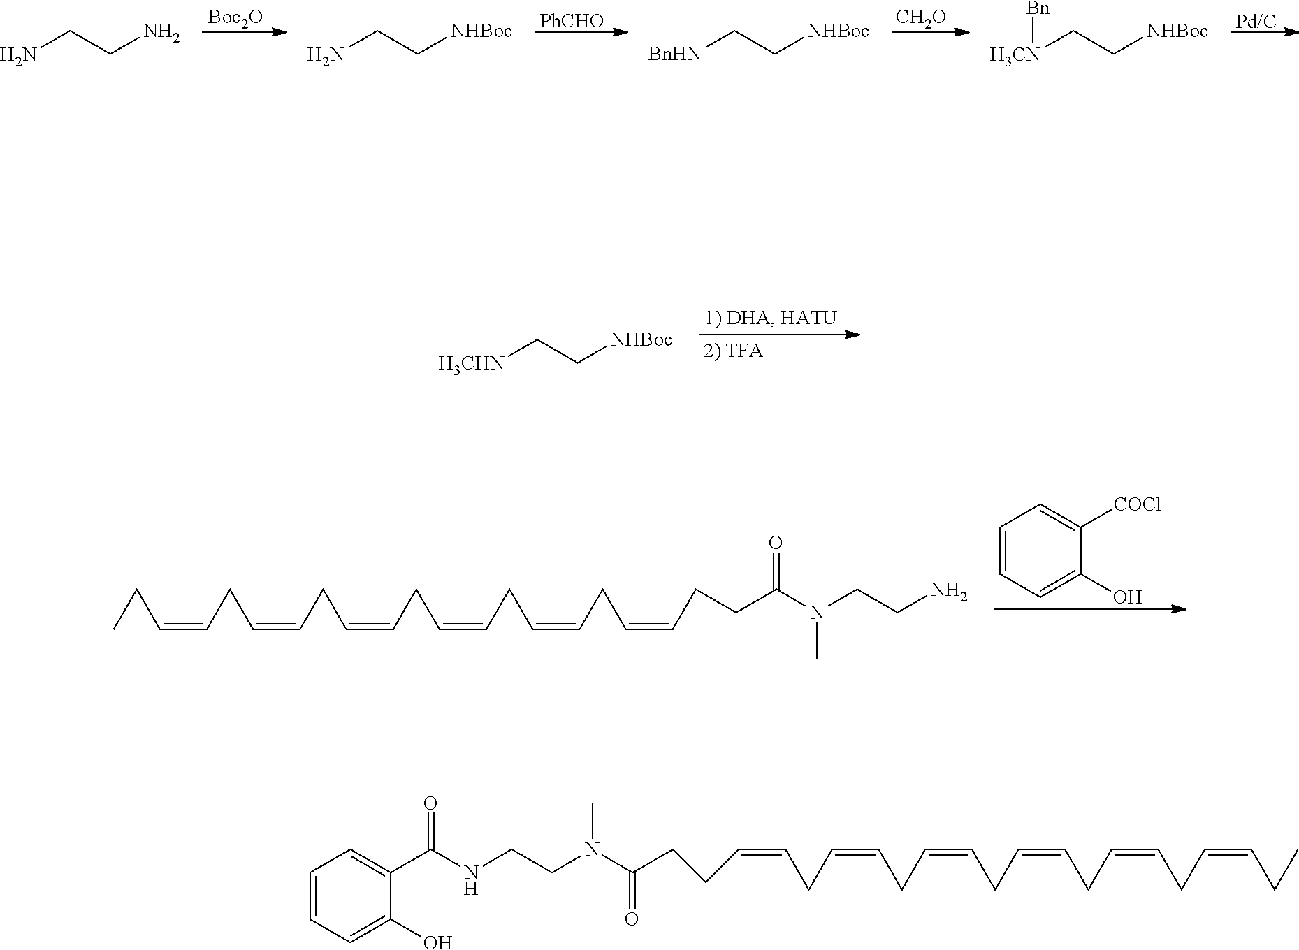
[Boc2O].[PhCHO].[CH2O].[Pd/C].NCCN.NCC[NHBoc].[BnHN]CC[NHBoc].[H3CN](CC[NHBoc])[Bn].[H3CHN]CC[NHBoc].C1=CC=C(O)C([COCl])=C1.C(C=CCC=CCC=CCC=CCC=CCC=CCC)CC(N(CCN)C)=O.C(N(C(CCC=CCC=CCC=CCC=CCC=CCC=CCC)=O)C)CNC(C1=CC=CC=C1O)=O
